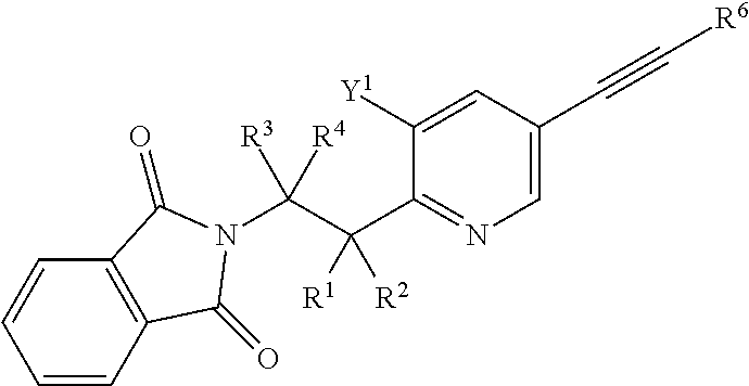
C(C(C1=NC=C(C#C[R6])C=C1[Y1])([R1])[R2])([R3])([R4])N1C(=O)C2=C(C=CC=C2)C1=O
